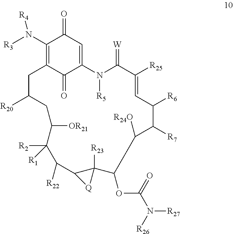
C1(N([R3])[R4])=C2C(=O)C(=CC1=O)N([R5])C(=[W])C([R25])=CC([R6])C([R7])C([R24O])C(OC(N([R27])[R26])=O)C1([R23])C(C([R22])C([R2])([R1])C([OR21])CC([R20])C2)[Q]1
